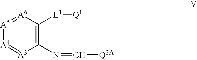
[A6]1=[A5][A4]=[A3]C(N=C[Q2A])=C1[L1][Q1]
